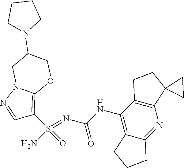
C(NC1=C2C(=NC3=C1CCC31CC1)CCC2)(N=S(N)(=O)C1=C2N(N=C1)CC(N1CCCC1)CO2)=O
